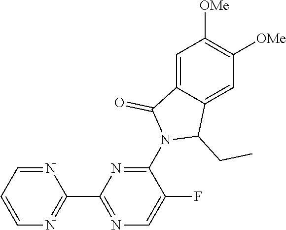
N1=CC=CN=C1C1=NC=C(F)C(N2C(CC)C3=CC([OMe])=C([OMe])C=C3C2=O)=N1
